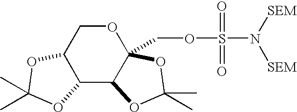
C12C3C(COS(=O)(=O)N([SEM])[SEM])(OCC1OC(C)(C)O2)OC(C)(C)O3
